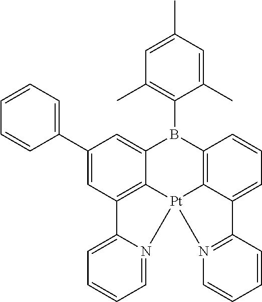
C1=C(C)C=C(C)C(B2C3=CC(C4=CC=CC=C4)=CC4=C3[Pt]3(C5=C2C=CC=C5C2=N3C=CC=C2)N2=CC=CC=C42)=C1C
